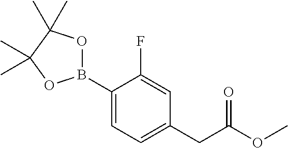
C1(B2OC(C)(C)C(C)(C)O2)=CC=C(CC(OC)=O)C=C1F
